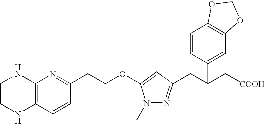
C1CNC2=C(N1)N=C(CCOC1=CC(CC(C[COOH])C3=CC4=C(C=C3)OCO4)=NN1C)C=C2
